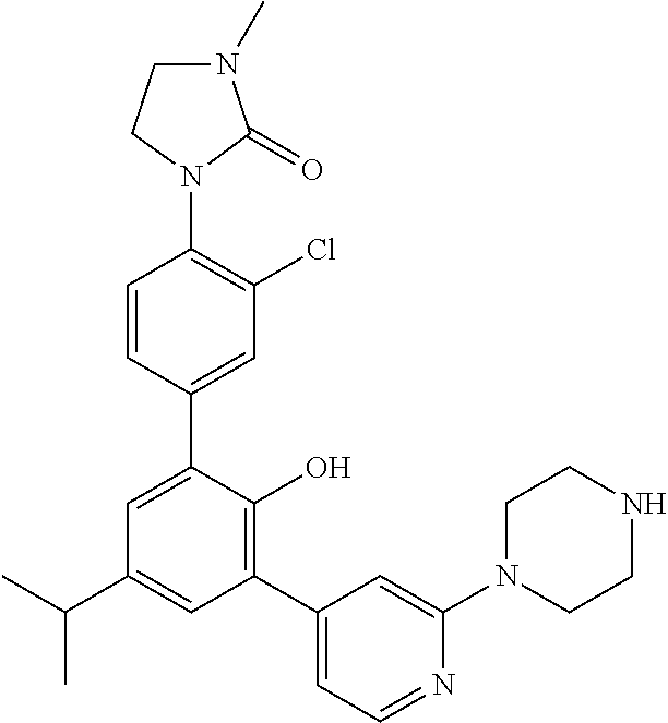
C1(N2C(=O)N(C)CC2)=C(Cl)C=C(C2=CC(C(C)C)=CC(C3=CC=NC(N4CCNCC4)=C3)=C2O)C=C1
